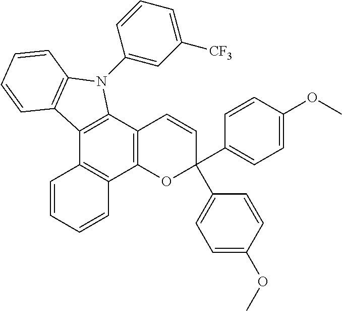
C12=C(C3=C(C4=C1C=CC=C4)OC(C1=CC=C(OC)C=C1)(C1=CC=C(OC)C=C1)C=C3)N(C1=CC([CF3])=CC=C1)C1=C2C=CC=C1
